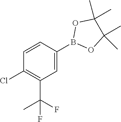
B1(C2=CC(C(F)(C)F)=C(Cl)C=C2)OC(C)(C)C(C)(C)O1
